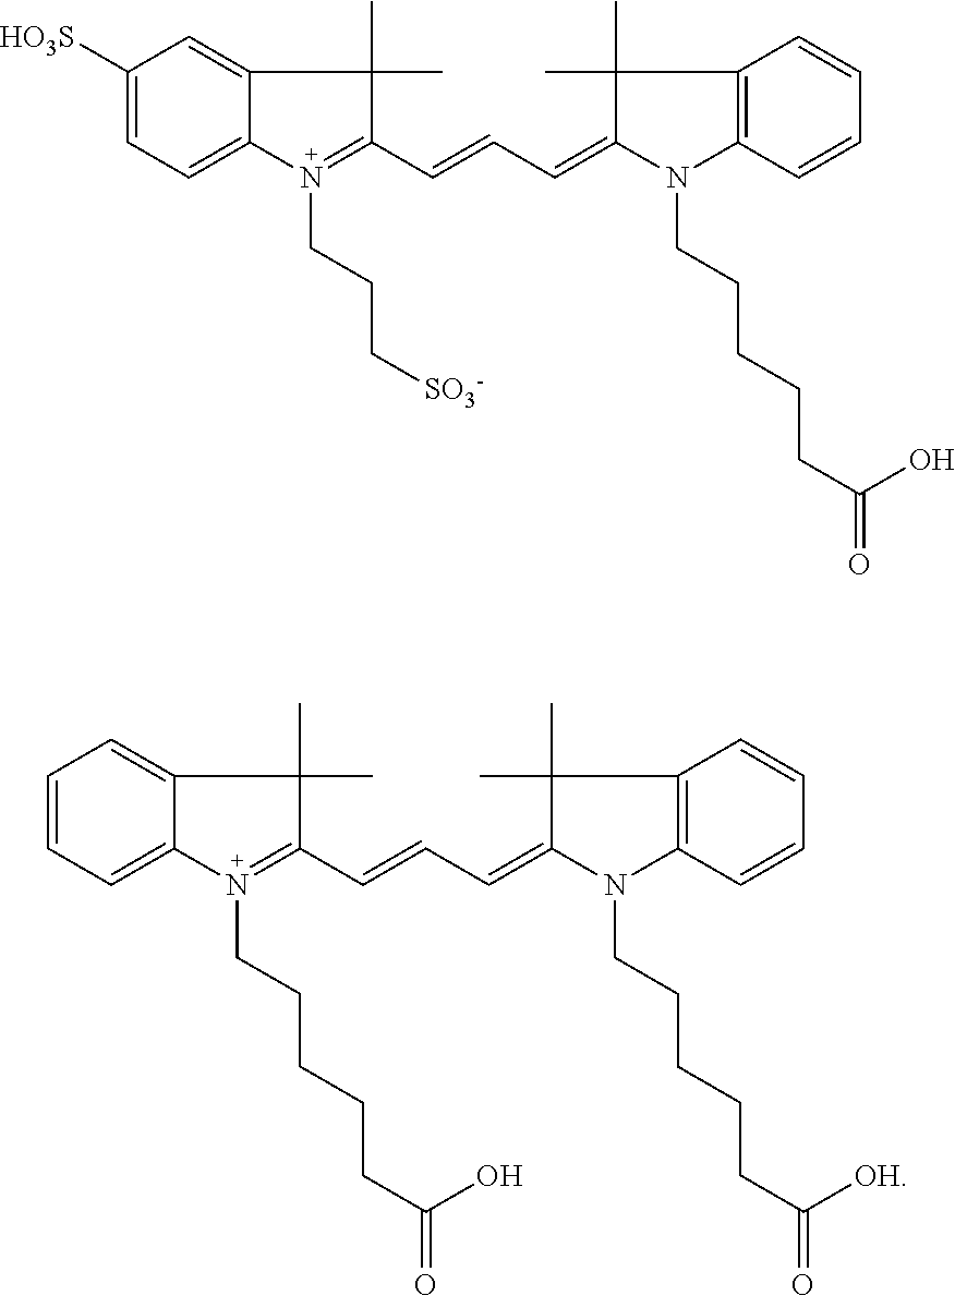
C1([HO3S])=CC=C2C(=C1)C(C)(C)C(C=CC=C1C(C)(C)C3=C(C=CC=C3)N1CCCCCC(=O)O)=N2CCC[SO3-].C1=CC=C2C(=C1)C(C)(C)C(C=CC=C1C(C)(C)C3=C(C=CC=C3)N1CCCCCC(=O)[OH])=N2CCCCCC(=O)O
